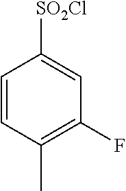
C1=CC(C)=C(F)C=C1[SO2Cl]
